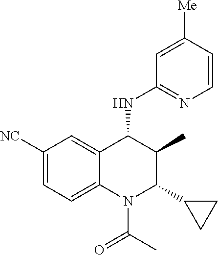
C1([NC])=CC=C2C(=C1)C(NC1=NC=CC([Me])=C1)C(C)C(C1CC1)N2C(C)=O
